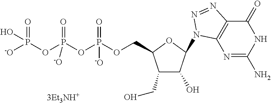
N1=C(N)NC(=O)C2=C1N(C1C(O)C(CO)C(COP(OP(OP([-O])(=O)O)(=O)[-O])(=O)[-O])O1)N=N2
